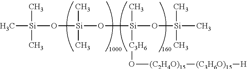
C[Si](C)(C)O[Si](C)(C)O[Si]([C3H6]O[(C2H4O)15][(C3H6O)15][H])(C)O[Si](C)(C)C
